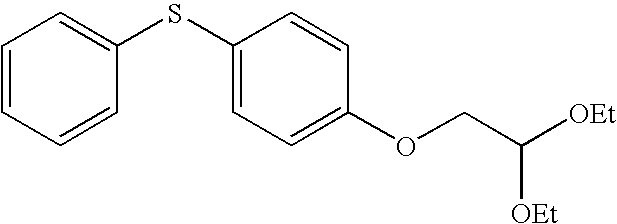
C1=CC=CC(SC2=CC=C(OCC([OEt])[OEt])C=C2)=C1
